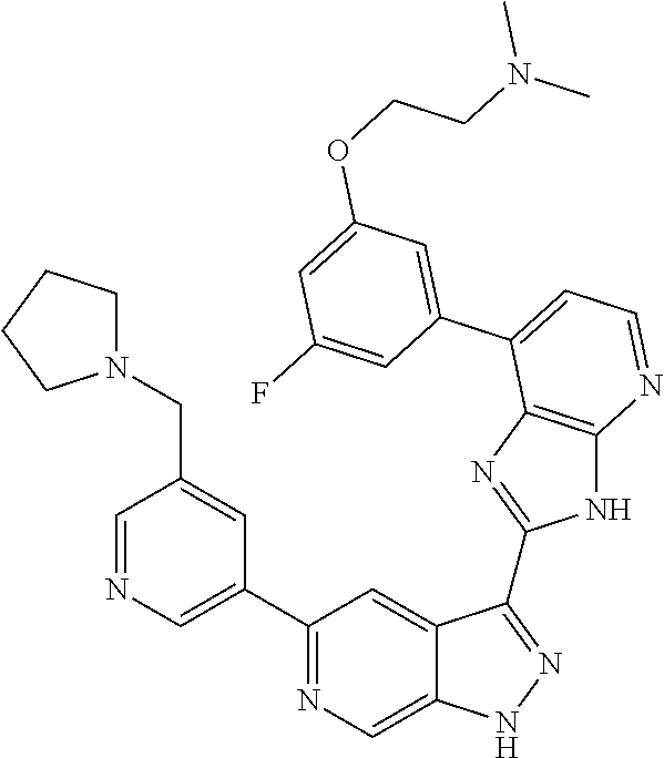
C1(C2=NC=C3C(=C2)C(C2=NC4=C(N2)N=CC=C4C2=CC(OCCN(C)C)=CC(F)=C2)=NN3)=CN=CC(CN2CCCC2)=C1
